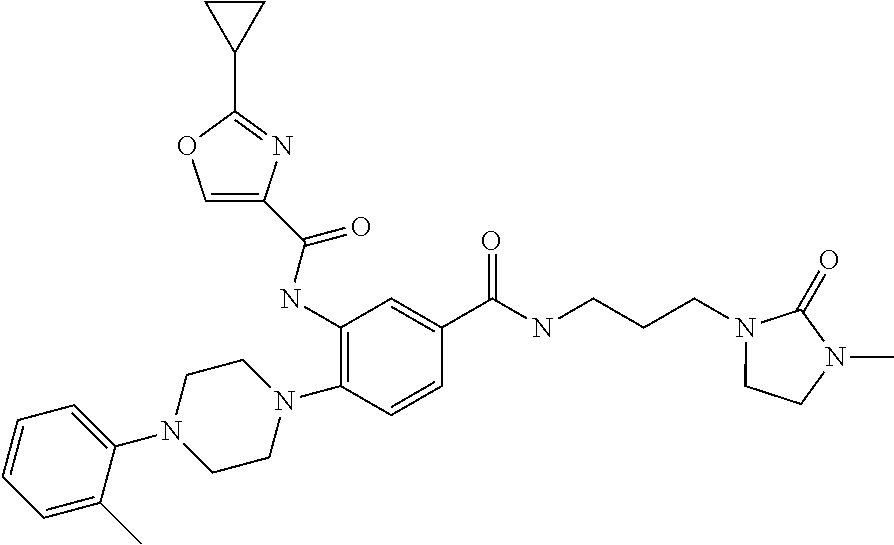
C1(NC(C2=COC(C3CC3)=N2)=O)=C(N2CCN(C3=CC=CC=C3C)CC2)C=CC(C(NCCCN2CCN(C)C2=O)=O)=C1
